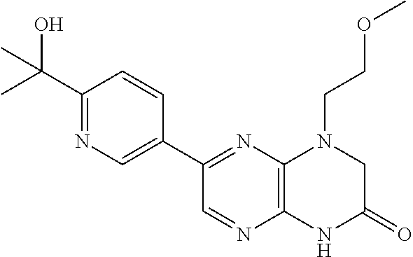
C12=C(N=C(C3=CN=C(C(C)(O)C)C=C3)C=N1)N(CCOC)CC(=O)N2
